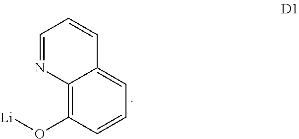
C12=C(O[Li])C=CC=C1C=CC=N2
